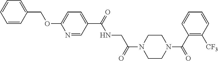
C1=CC=CC(COC2=CC=C(C(=O)NCC(=O)N3CCN(C(=O)C4=C([CF3])C=CC=C4)CC3)C=N2)=C1
